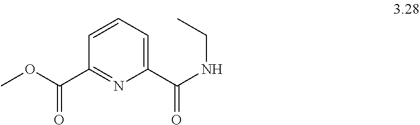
C1(C(OC)=O)=NC(C(NCC)=O)=CC=C1
